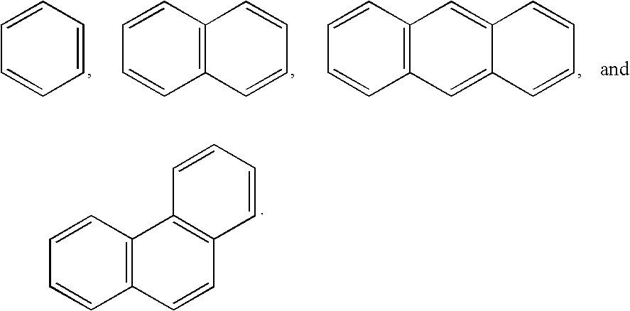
C1=CC=CC=C1.C1=CC2=C(C=C1)C=CC=C2.C1=CC2=CC3=C(C=C2C=C1)C=CC=C3.C1=CC2=C(C3=C1C=CC=C3)C=CC=C2
